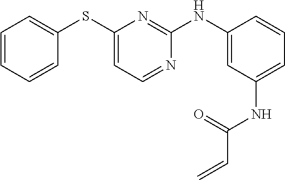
C1=CC=CC(SC2=CC=NC(NC3=CC(NC(C=C)=O)=CC=C3)=N2)=C1
